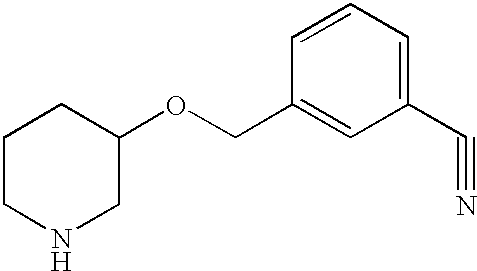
C1CNCC(OCC2=CC(C#N)=CC=C2)C1
